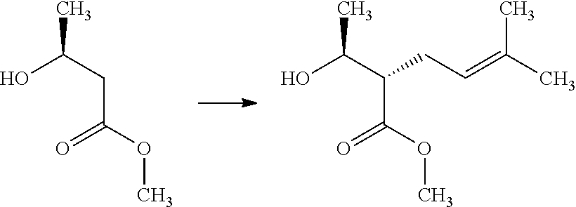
CC(CC(OC)=O)O.CC(C(C(OC)=O)CC=C(C)C)O
